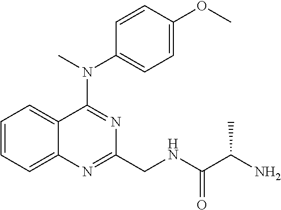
C1=CC=C2C(=C1)C(N(C)C1=CC=C(OC)C=C1)=NC(CNC(C(N)C)=O)=N2
